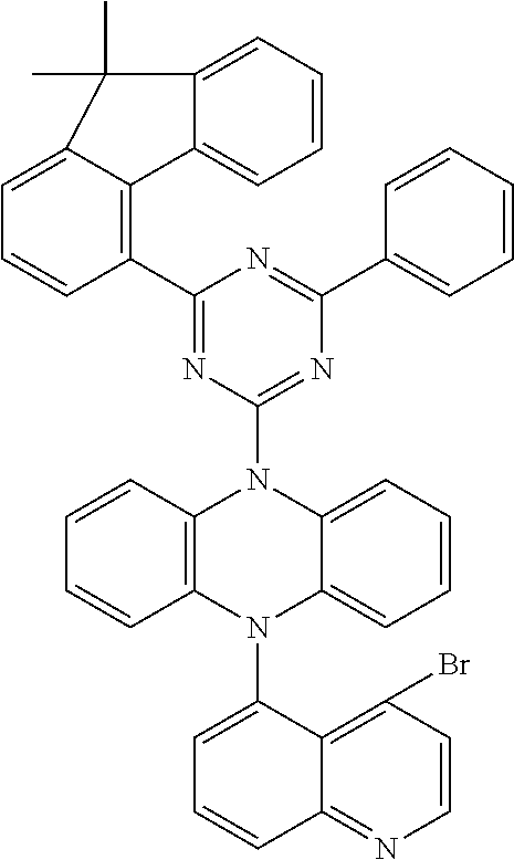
C1=CC2=C(C=C1)N(C1=CC=CC3=NC=CC(Br)=C13)C1=CC=CC=C1N2C1=NC(C2=CC=CC=C2)=NC(C2=C3C(=CC=C2)C(C)(C)C2=CC=CC=C32)=N1
